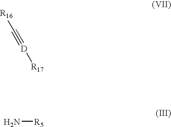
[R16]C#[D][R17].N[R5]
